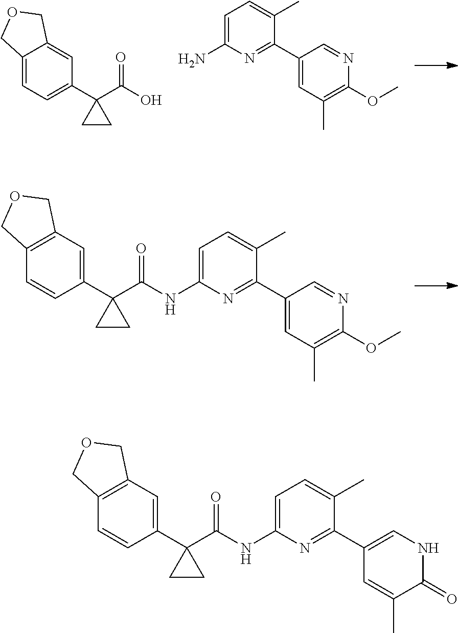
C1=C(N)N=C(C2=CC(C)=C(OC)N=C2)C(C)=C1.C1=C2C(=CC(C3(C(O)=O)CC3)=C1)COC2.C12=C(C=C(C3(C(=O)NC4=CC=C(C)C(C5=CC(C)=C(OC)N=C5)=N4)CC3)C=C1)COC2.C12=C(C=C(C3(C(=O)NC4=CC=C(C)C(C5=CNC(=O)C(C)=C5)=N4)CC3)C=C1)COC2
